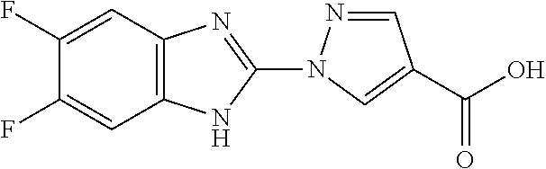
C1=NN(C2=NC3=C(N2)C=C(F)C(F)=C3)C=C1C(O)=O
